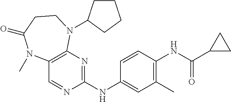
C1(NC2=NC3=C(C=N2)N(C)C(=O)CCN3C2CCCC2)=CC(C)=C(NC(C2CC2)=O)C=C1
